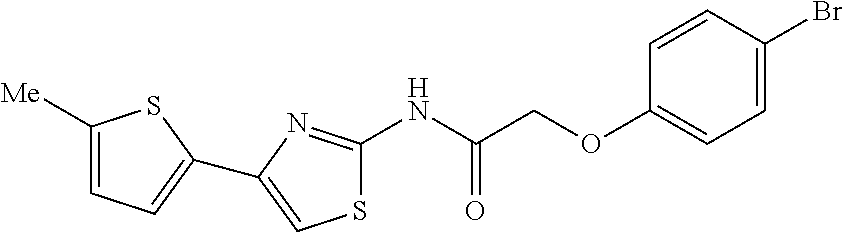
C1([Me])=CC=C(C2=CSC(NC(COC3=CC=C(Br)C=C3)=O)=N2)S1
